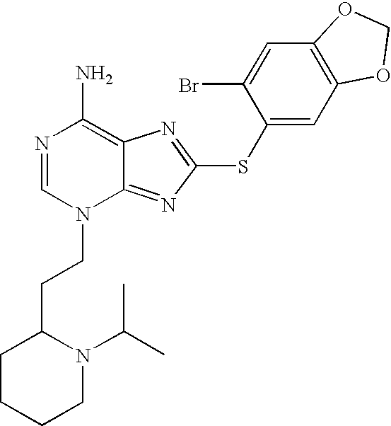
N1=CN(CCC2CCCCN2C(C)C)C2=NC(SC3=CC4=C(C=C3Br)OCO4)=NC2=C1N
